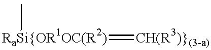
[RaSi{OR1OC(R2)](=[CH(R3)}(3-a)])C
